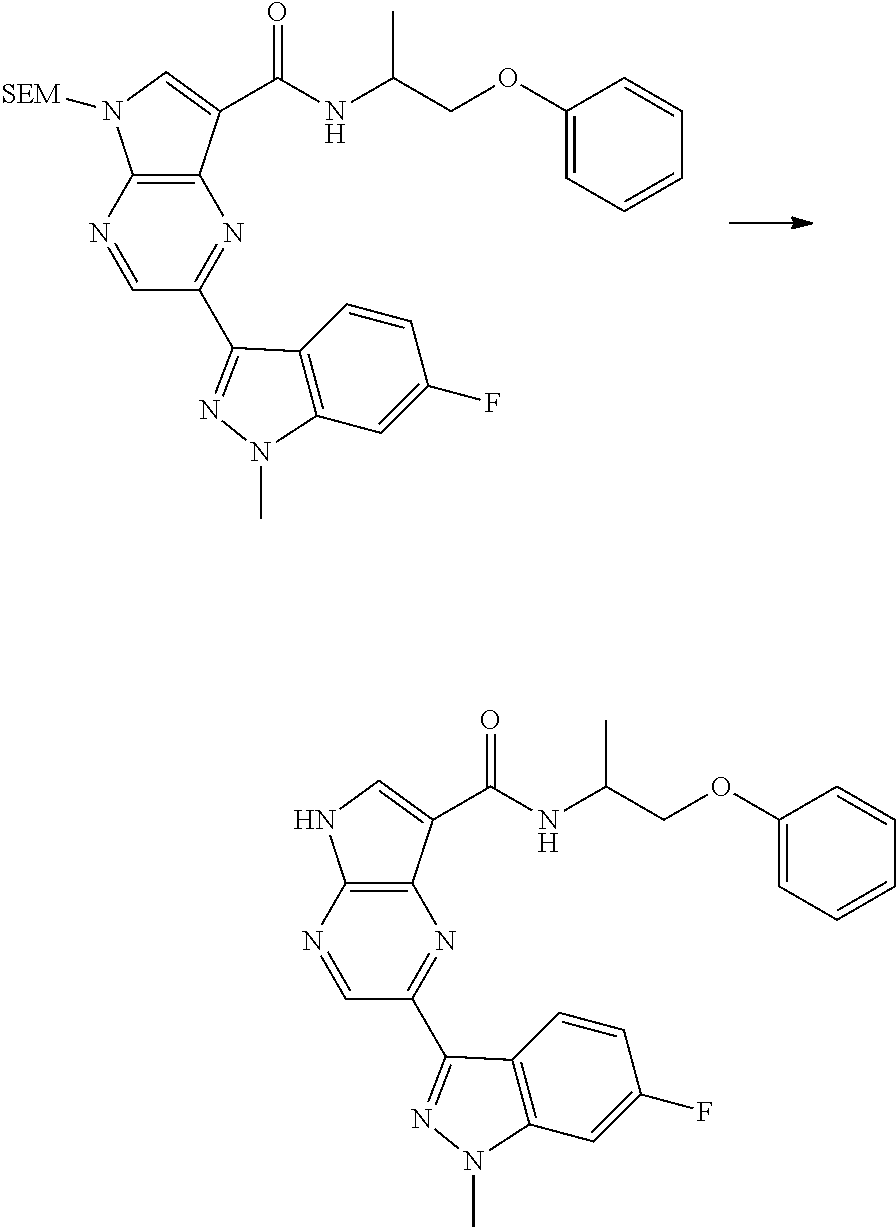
N1=CC(C2=NN(C)C3=C2C=CC(F)=C3)=NC2=C1N([SEM])C=C2C(NC(COC1=CC=CC=C1)C)=O.N1=CC(C2=NN(C)C3=C2C=CC(F)=C3)=NC2=C1NC=C2C(NC(COC1=CC=CC=C1)C)=O
